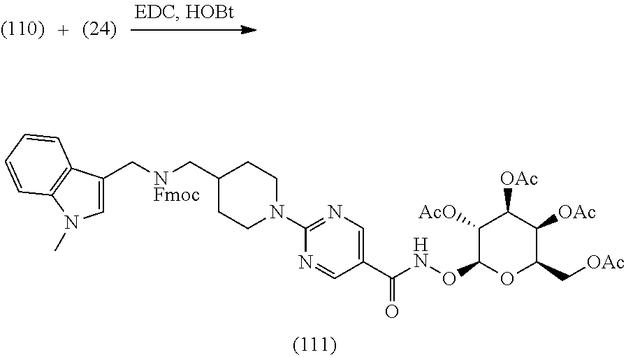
O(C1OC(C[OAc])C([OAc])C([OAc])C1[AcO])NC(=O)C1=CN=C(N2CCC(C[NFmoc]CC3=CN(C)C4=C3C=CC=C4)CC2)N=C1
